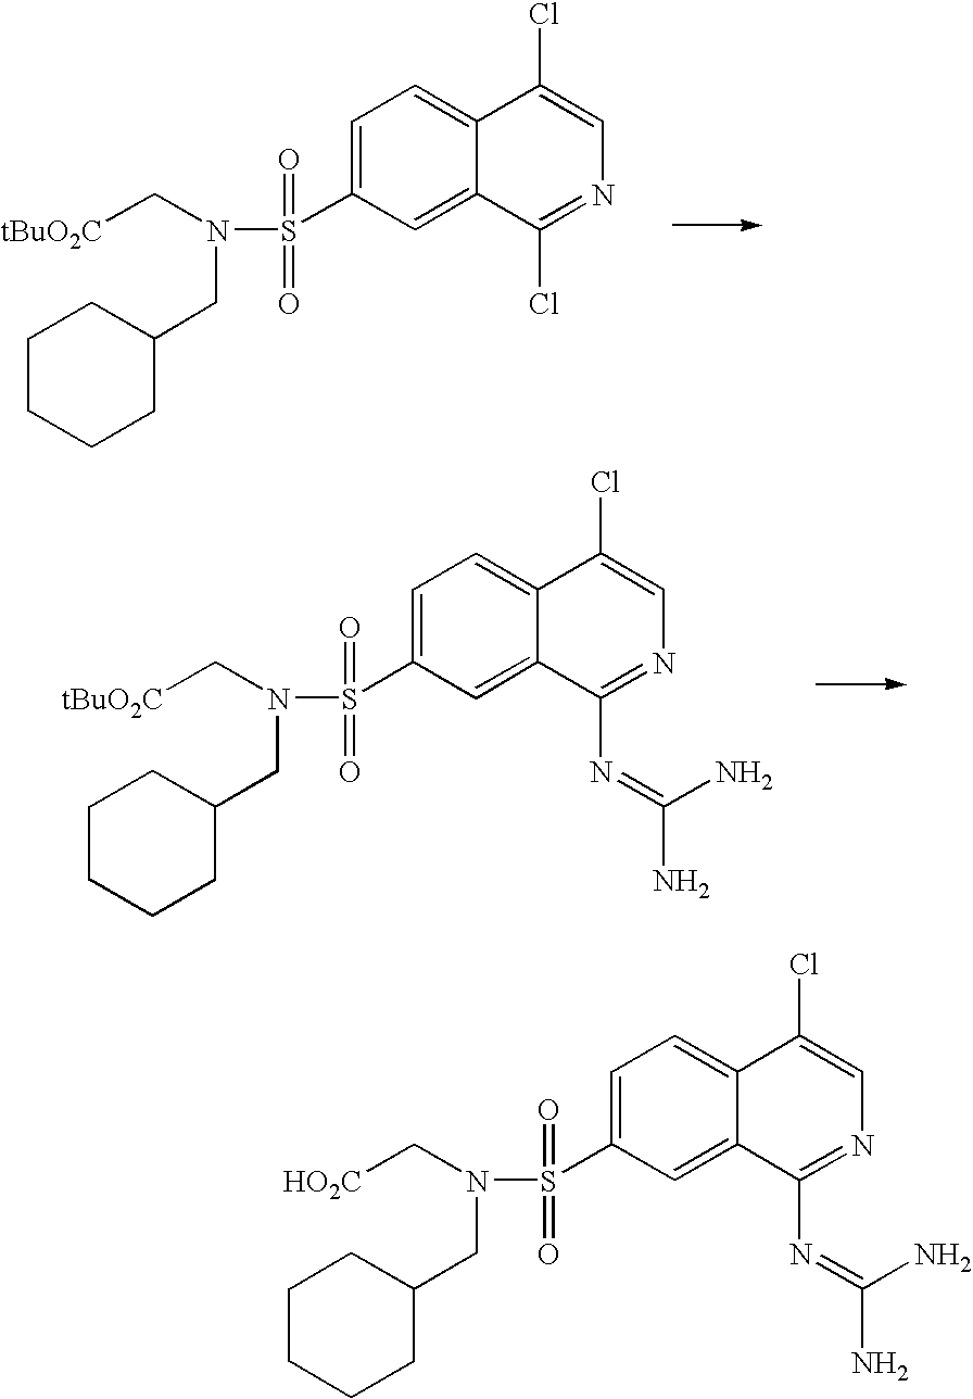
C([tBuO2C])N(S(C1=CC=C2C(=C1)C(Cl)=NC=C2Cl)(=O)=O)CC1CCCCC1.C([tBuO2C])N(S(C1=CC=C2C(=C1)C(N=C(N)N)=NC=C2Cl)(=O)=O)CC1CCCCC1.C([HO2C])N(S(C1=CC=C2C(=C1)C(N=C(N)N)=NC=C2Cl)(=O)=O)CC1CCCCC1
